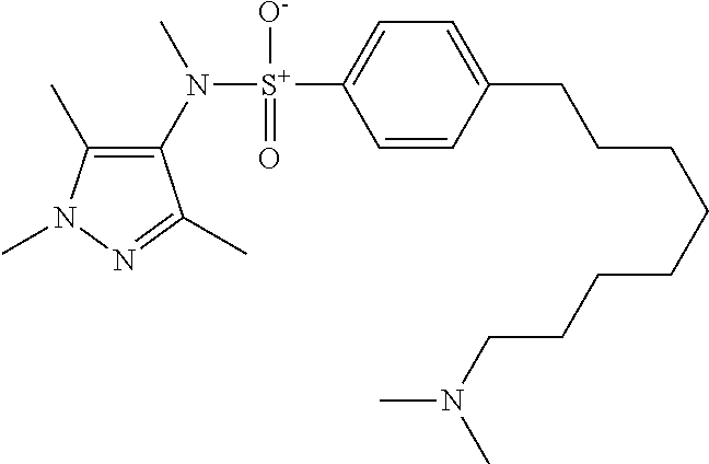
C1(C)=C(N([S+](C2=CC=C(CCCCCCCCN(C)C)C=C2)([O-])=O)C)C(C)=NN1C
